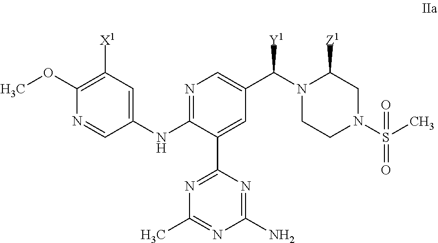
N1=C(NC2=CC([X1])=C(OC)N=C2)C(C2=NC(C)=NC(N)=N2)=CC(C(N2CCN(S(C)(=O)=O)CC2[Z1])[Y1])=C1
